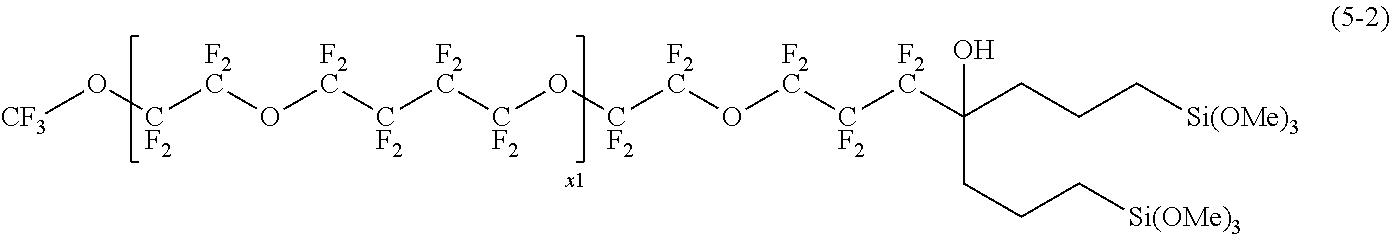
[CF3]O[CF2][F2C]O[F2C][CF2][F2C][CF2]O[CF2][F2C]O[F2C][CF2][F2C]C(CCC[Si(OMe)3])(CCC[Si(OMe)3])O
